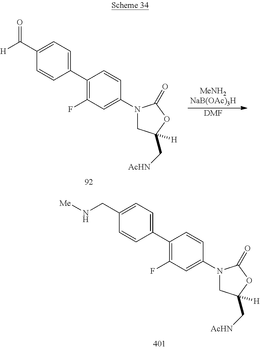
N(CC1=CC=C(C2=C(F)C=C(N3CC(C[AcHN])([H])OC3=O)C=C2)C=C1)[Me].[DMF].[H]C(C1=CC=C(C2=C(F)C=C(N3CC(C[AcHN])([H])OC3=O)C=C2)C=C1)=O
